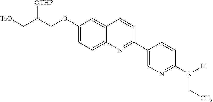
C1(OCC(C[TsO])[OTHP])=CC=C2C(=C1)C=CC(C1=CN=C(N([H])CC)C=C1)=N2
